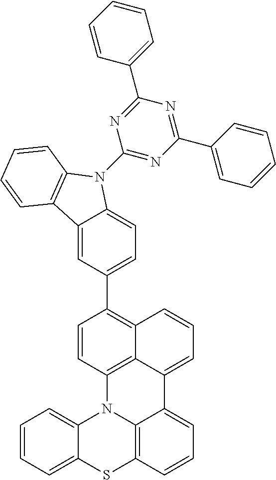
C1=CC=C2C(=C1)N1C3=C(S2)C=CC=C3C2=CC=CC3=C(C4=CC=C5C(=C4)C4=C(N5C5=NC(C6=CC=CC=C6)=NC(C6=CC=CC=C6)=N5)C=CC=C4)C=CC1=C32
